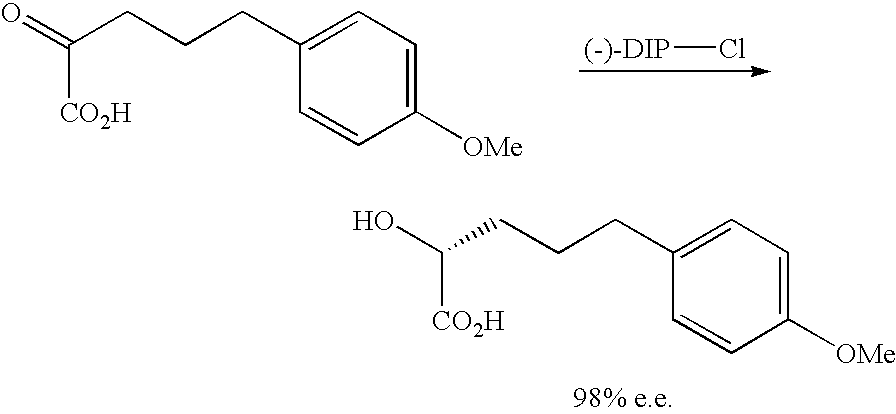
OC([CO2H])CCCC1=CC=C([OMe])C=C1.[(-)-DIP]Cl.O=C(CCCC1=CC=C([OMe])C=C1)[CO2H]
